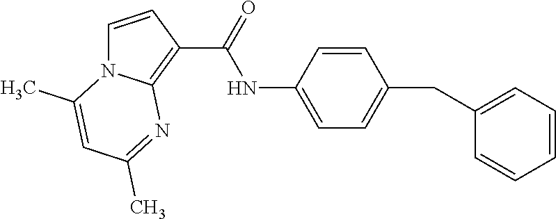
C(NC1=CC=C(CC2=CC=CC=C2)C=C1)(=O)C1=C2N(C=C1)C(C)=CC(C)=N2
